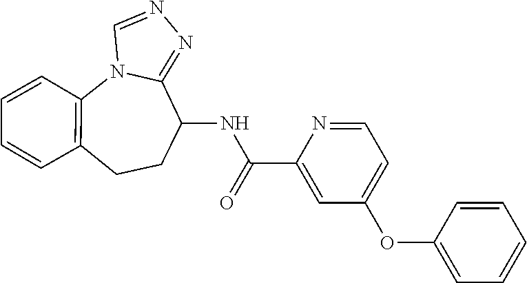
N12C3=C(C=CC=C3)CCC(NC(C3=CC(OC4=CC=CC=C4)=CC=N3)=O)C1=NN=C2
